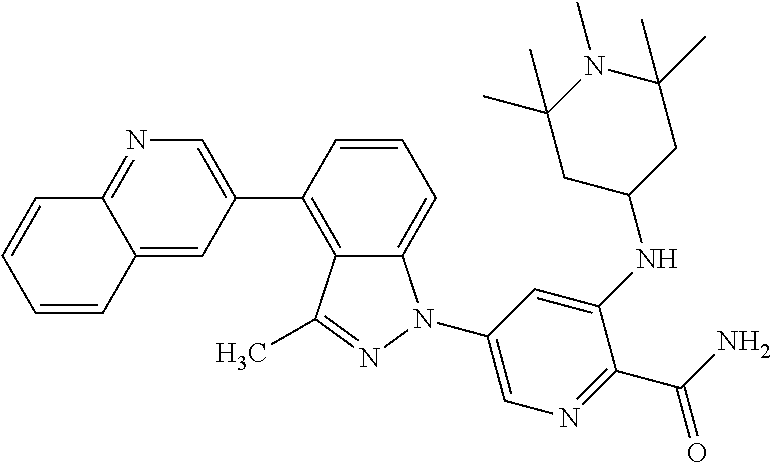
C1=CC(C2=CN=C3C(=C2)C=CC=C3)=C2C(=C1)N(C1=CN=C(C(N)=O)C(NC3CC(C)(C)N(C)C(C)(C)C3)=C1)N=C2C
